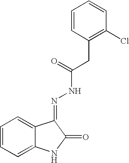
C12=CC=CC=C1NC(=O)C2=NNC(=O)CC1=C(Cl)C=CC=C1
